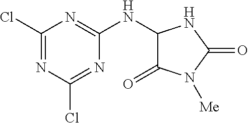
C1(NC2=NC(Cl)=NC(Cl)=N2)C(=O)N([Me])C(=O)N1
